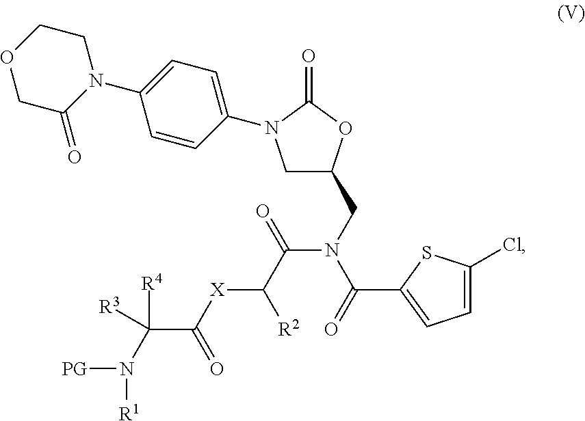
C1C(CN(C(C2=CC=C(Cl)S2)=O)C(C([R2])[X]C(C(N([PG])[R1])([R4])[R3])=O)=O)OC(=O)N1C1=CC=C(N2CCOCC2=O)C=C1
